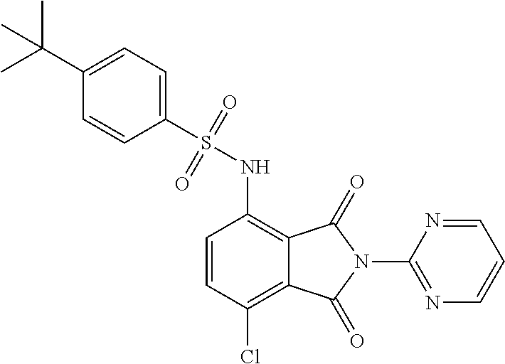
C1=CC(Cl)=C2C(=C1NS(=O)(=O)C1=CC=C(C(C)(C)C)C=C1)C(=O)N(C1=NC=CC=N1)C2=O
